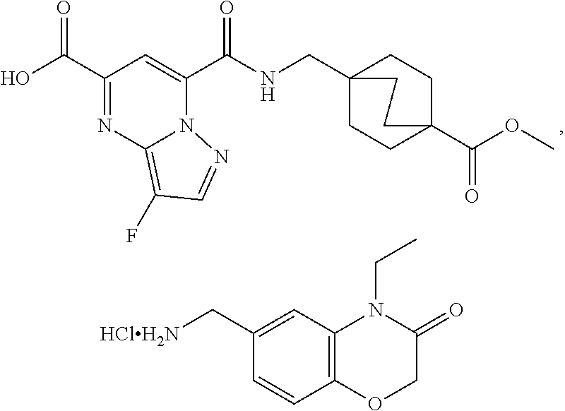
C(=O)(C1=CC(C(=O)O)=NC2=C(F)C=NN21)NCC12CCC(C(OC)=O)(CC1)CC2.[HClH2N]CC1=CC2=C(C=C1)OCC(=O)N2CC
